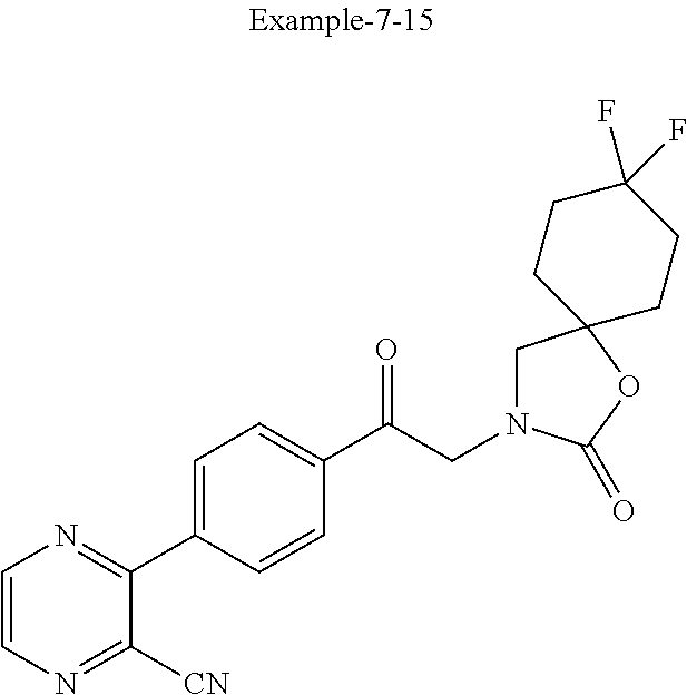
C1=CN=C([CN])C(C2=CC=C(C(CN3CC4(OC3=O)CCC(F)(F)CC4)=O)C=C2)=N1
